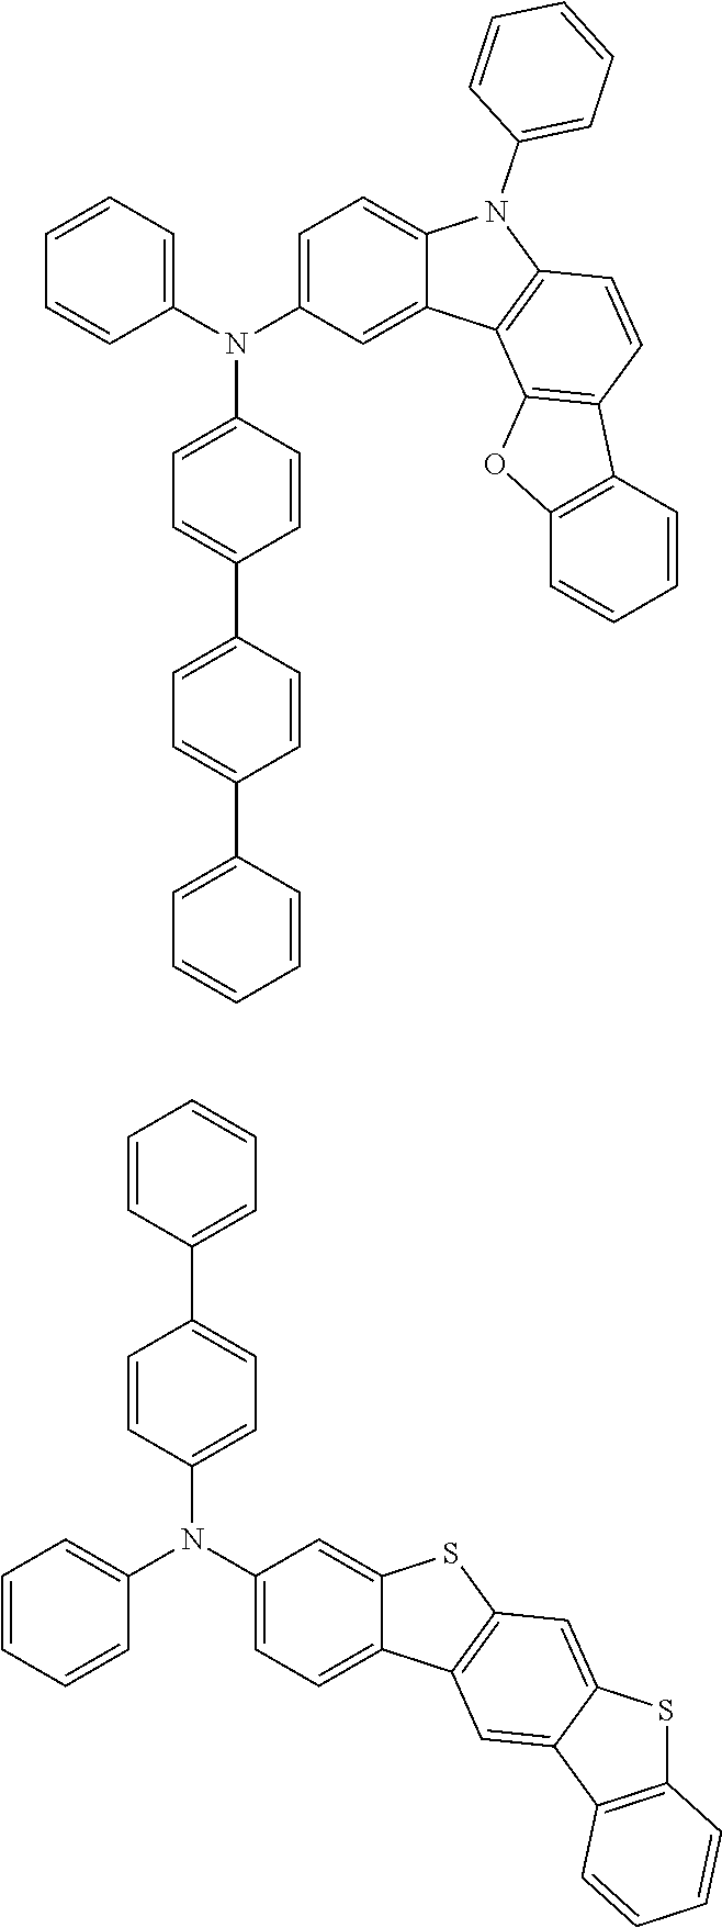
C1(N(C2=CC=C3C(=C2)C2=C(N3C3=CC=CC=C3)C=CC3=C2OC2=C3C=CC=C2)C2=CC=C(C3=CC=C(C4=CC=CC=C4)C=C3)C=C2)=CC=CC=C1.C1=CC(C2=CC=C(N(C3=CC=C4C(=C3)SC3=C4C=C4C(=C3)SC3=C4C=CC=C3)C3=CC=CC=C3)C=C2)=CC=C1
